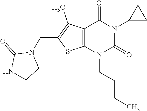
C12=C(N(CCCC)C(=O)N(C3CC3)C1=O)SC(CN1C(=O)NCC1)=C2C
